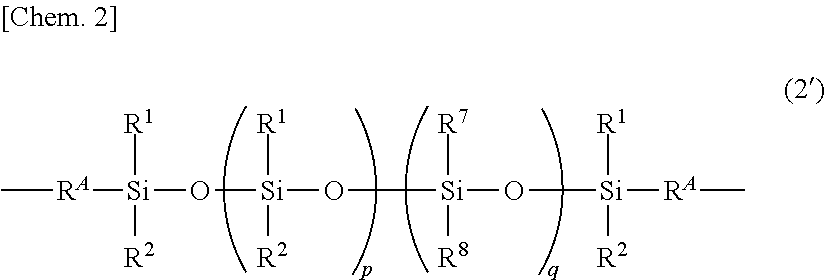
C[RA][Si](O[Si](O[Si](O[Si]([RA]C)([R1])[R2])([R7])[R8])([R1])[R2])([R1])[R2]
